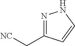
N1=C(C[NC])C=CN1
